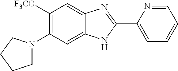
C1([F3CO])=C(N2CCCC2)C=C2C(=C1)N=C(C1=CC=CC=N1)N2
